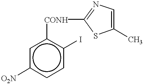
c1([CONH]C2=NC=C(C)S2)cc([O2N])ccc1I
